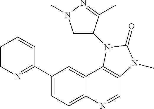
C1(C2=NC=CC=C2)=CC=C2C(=C1)C1=C(C=N2)N(C)C(=O)N1C1=CN(C)N=C1C
